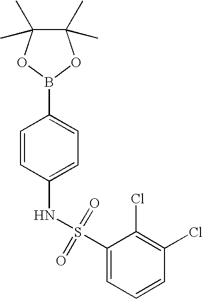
C1=C(S(=O)(NC2=CC=C(B3OC(C)(C)C(C)(C)O3)C=C2)=O)C(Cl)=C(Cl)C=C1
